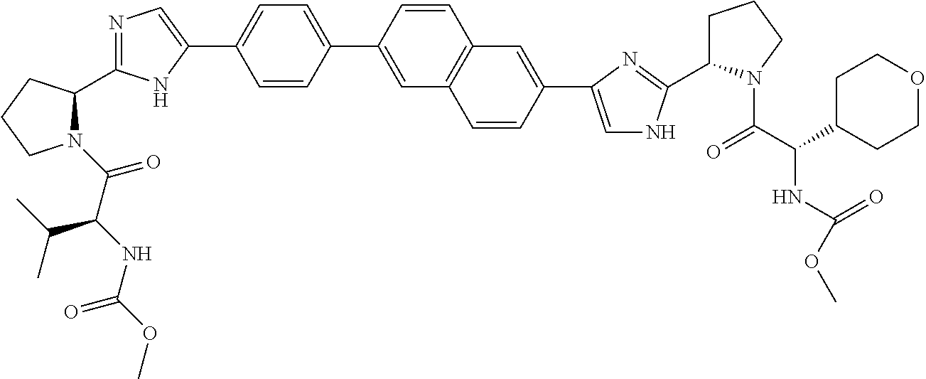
N1(C(C(NC(OC)=O)C(C)C)=O)C(C2=NC=C(C3=CC=C(C4=CC5=C(C=C4)C=C(C4=CNC(C6CCCN6C(C(NC(=O)OC)C6CCOCC6)=O)=N4)C=C5)C=C3)N2)CCC1
